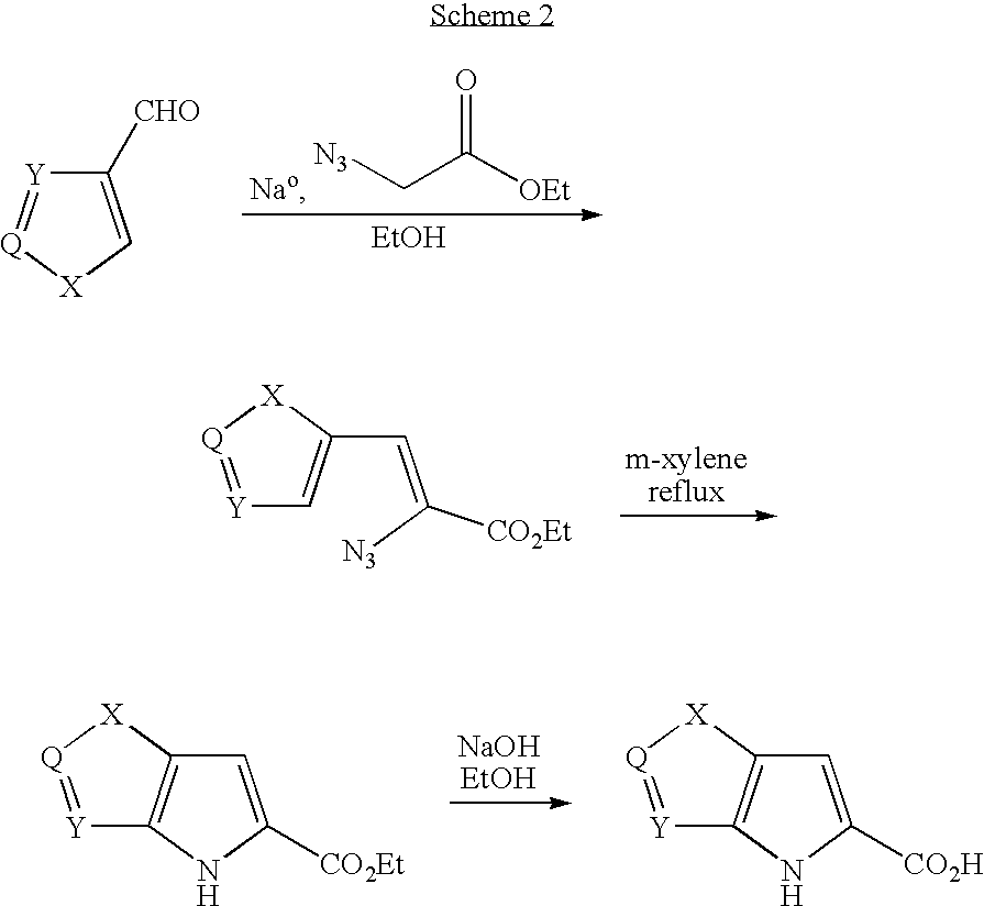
C(C([OEt])=O)[N3].[EtOH].[Y]1=[Q][X]C=C1[CHO].[Y]1=[Q][X]C(C=C([N3])[CO2Et])=C1.[Y]1=[Q][X]C2=C1NC([CO2Et])=C2.[Y]1=[Q][X]C2=C1NC([CO2H])=C2
